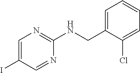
C1=C(CNC2=NC=C(I)C=N2)C(Cl)=CC=C1
